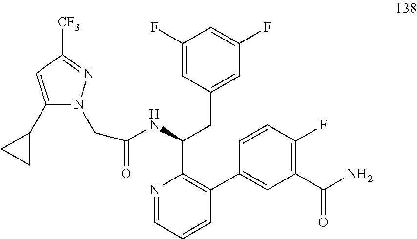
C1(F)=CC(CC(C2=C(C3=CC(C(N)=O)=C(F)C=C3)C=CC=N2)NC(=O)CN2C(C3CC3)=CC([CF3])=N2)=CC(F)=C1
